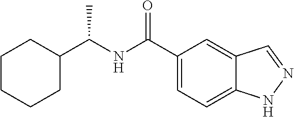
C1CCCC(C(NC(C2=CC=C3C(=C2)C=NN3)=O)C)C1
